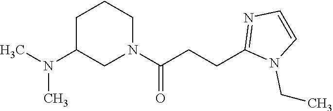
C1C(N(C)C)CN(C(CCC2=NC=CN2CC)=O)CC1
